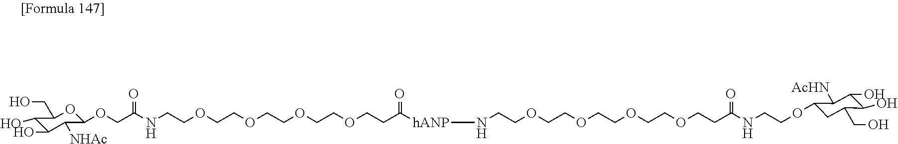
O(CC(NCCOCCOCCOCCOCCC([hANP]NCCOCCOCCOCCOCCC(NCCOC1CC(CO)C(O)C(O)C1[AcHN])=O)=O)=O)C1C([NHAc])C(O)C(O)C(CO)O1
